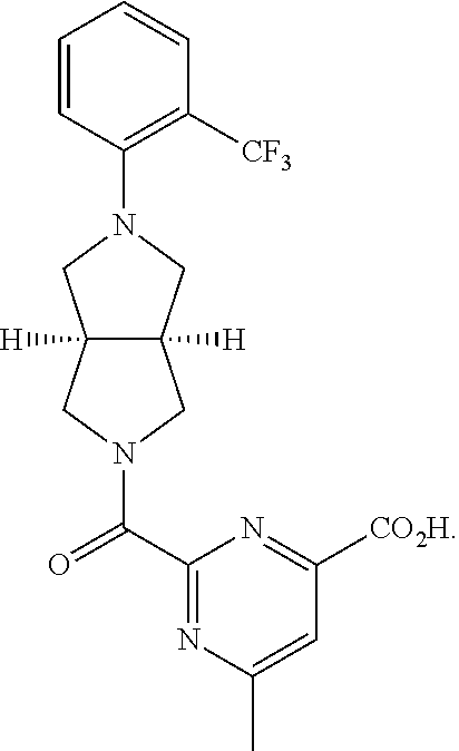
C1=CC(N2CC3([H])C([H])(C2)CN(C(=O)C2=NC(C)=CC([CO2H])=N2)C3)=C([CF3])C=C1
